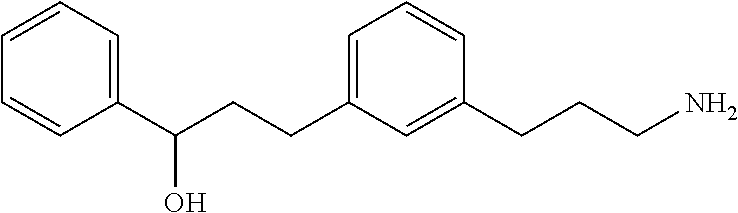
C1=CC(C(CCC2=CC=CC(CCCN)=C2)O)=CC=C1
